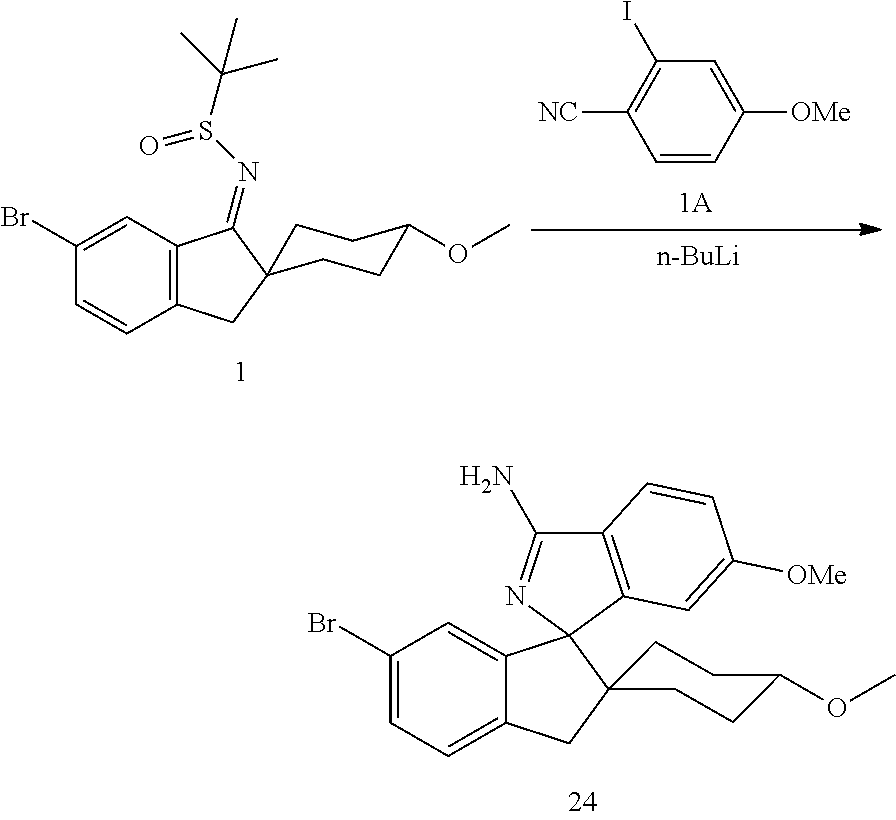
C1(Br)=CC2=C(C=C1)CC1(CCC(OC)CC1)C2=NS(=O)C(C)(C)C.C1(I)=C([NC])C=CC([OMe])=C1.[n-BuLi].C1(Br)=CC=C2C(=C1)C1(N=C(N)C3=C1C=C([OMe])C=C3)C1(C2)CCC(OC)CC1
